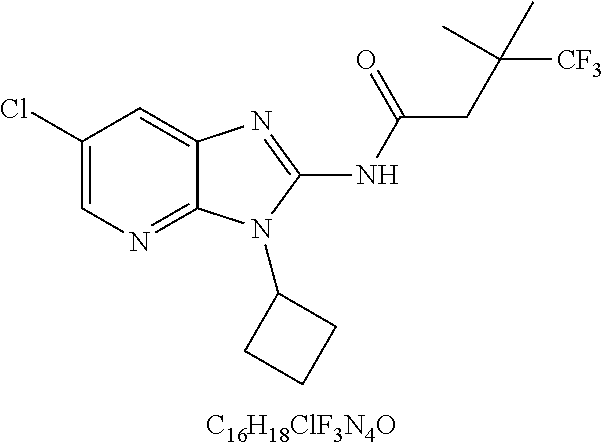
[C16H18ClF3N4O].C1(Cl)=CN=C2C(=C1)N=C(NC(CC([CF3])(C)C)=O)N2C1CCC1
